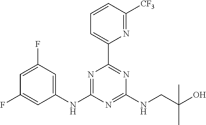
C1(NC2=NC(C3=CC=CC([CF3])=N3)=NC(NCC(O)(C)C)=N2)=CC(F)=CC(F)=C1
